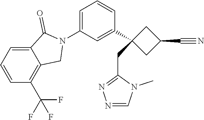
C1(C2(CC3=NN=CN3C)CC(C#N)C2)=CC(N2C(=O)C3=CC=CC(C(F)(F)F)=C3C2)=CC=C1
